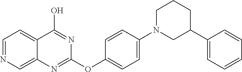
C12=CN=CC=C1C(O)=NC(OC1=CC=C(N3CC(C4=CC=CC=C4)CCC3)C=C1)=N2
